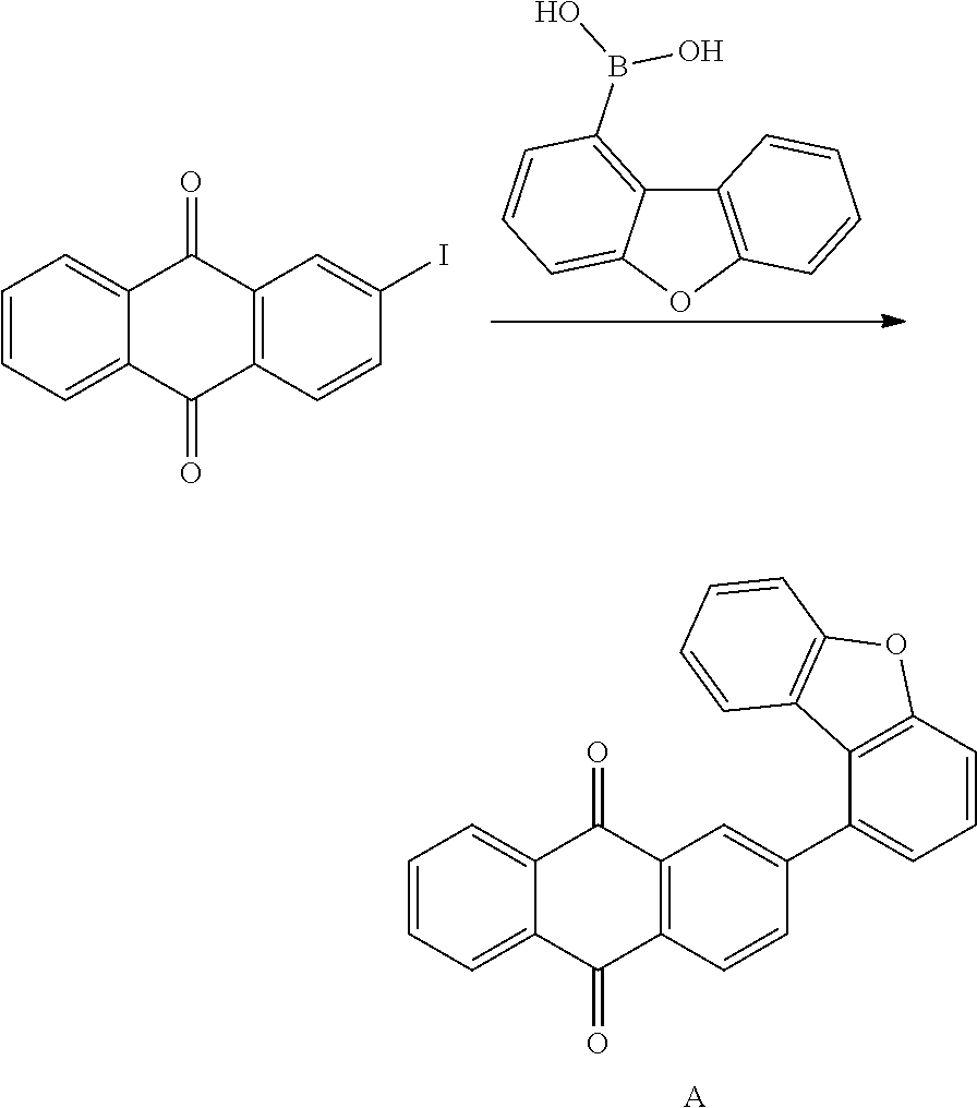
C12=C(OC3=CC=CC(B(O)O)=C13)C=CC=C2.C1=CC=C2C(=C1)C(=O)C1=C(C2=O)C=CC(I)=C1.C1=CC=C2C(=C1)C(=O)C1=C(C2=O)C=CC(C2=CC=CC3=C2C2=C(O3)C=CC=C2)=C1.[A]
